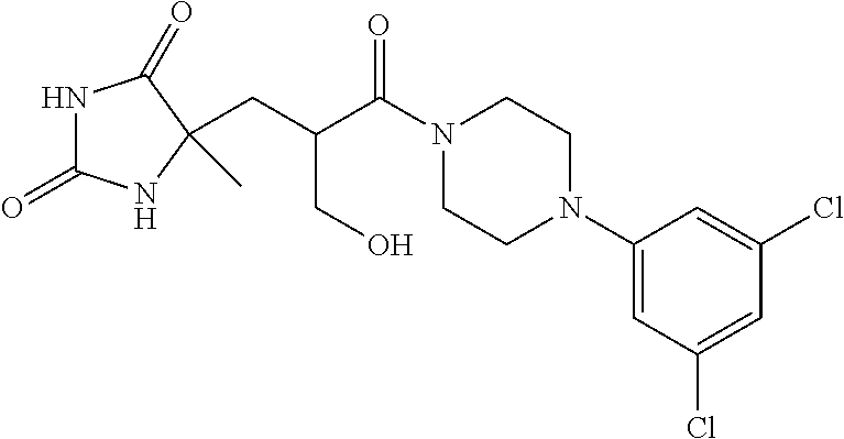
N1C(=O)NC(C)(CC(C(N2CCN(C3=CC(Cl)=CC(Cl)=C3)CC2)=O)CO)C1=O
